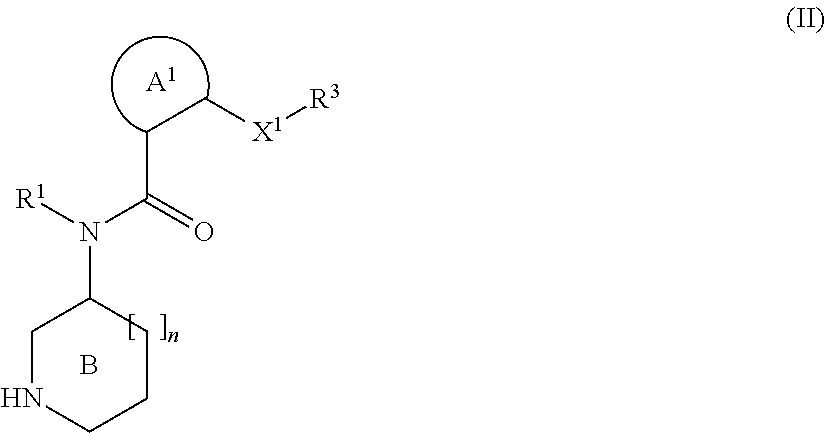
C1NCCCC1N([R1])C(=O)CC[X1][R3].B.[A1]
